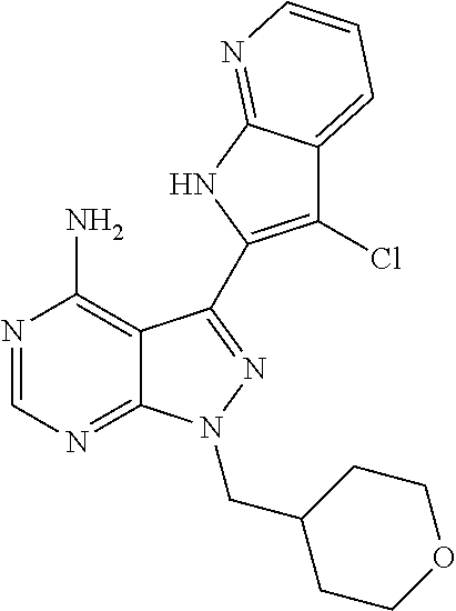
C12=C(N)N=CN=C1N(CC1CCOCC1)N=C2C1=C(Cl)C2=CC=CN=C2N1
